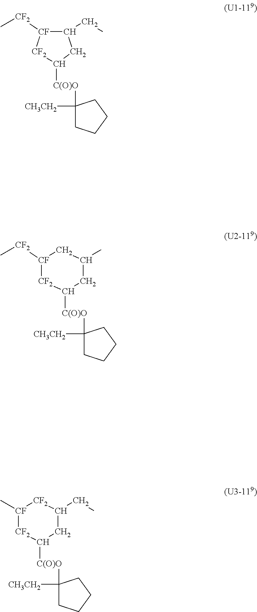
C1(CC)CC([C(O)O]C2([CH3CH2])CCCC2)[CF2][CF]1[CF2]C.[CF2]1C([C(O)O]C2([CH3CH2])CCCC2)CC(C)C[CF]1[CF2]C.[CF2]1C([C(O)O]C2([CH3CH2])CCCC2)CC(CC)[CF2][CF]1C
